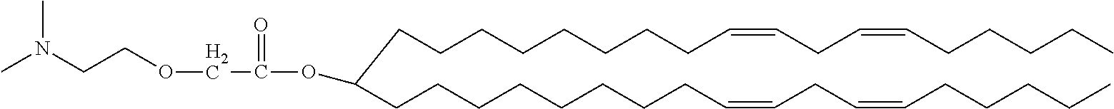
CCCCCC=CCC=CCCCCCCCCC(CCCCCCCCC=CCC=CCCCCC)OC(COCCN(C)C)=O
